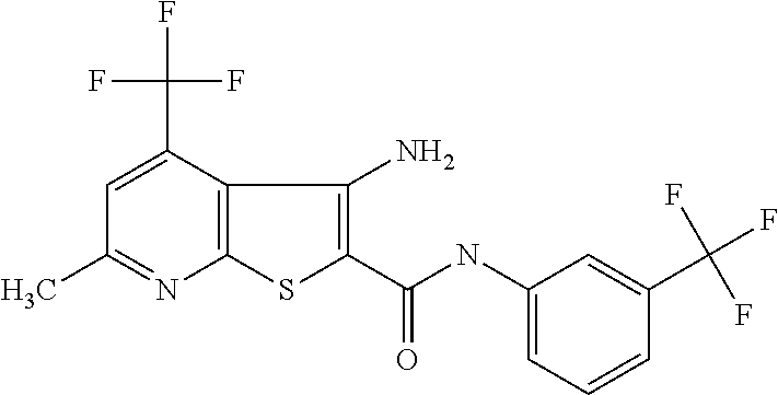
C12=C(C(C(F)(F)F)=CC(C)=N1)C(N)=C(C(NC1=CC=CC(C(F)(F)F)=C1)=O)S2
